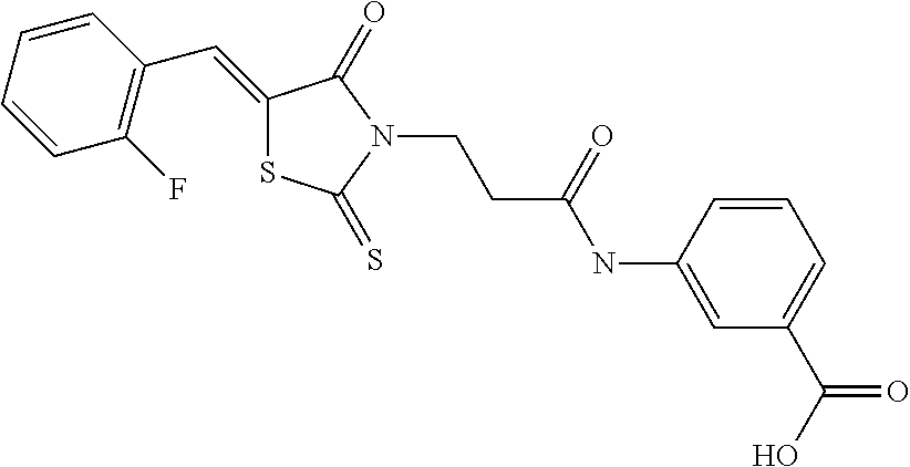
C1(=CC2=C(F)C=CC=C2)SC(=S)N(CCC(NC2=CC(C(O)=O)=CC=C2)=O)C1=O
